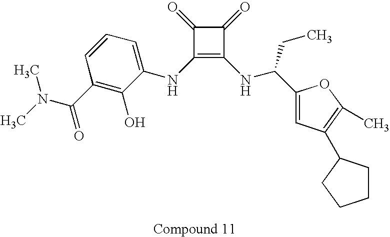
C1(NC2=CC=CC(C(=O)N(C)C)=C2O)=C(NC(CC)C2=CC(C3CCCC3)=C(C)O2)C(=O)C1=O
